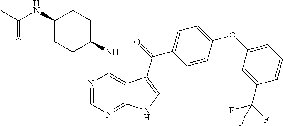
C1(NC(C)=O)CCC(NC2=C3C(=NC=N2)NC=C3C(=O)C2=CC=C(OC3=CC=CC(C(F)(F)F)=C3)C=C2)CC1
